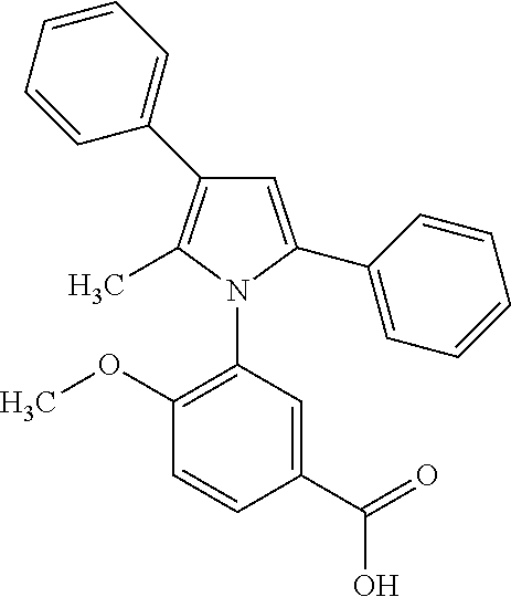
C1=C(C2=CC=CC=C2)N(C2=C(OC)C=CC(C(O)=O)=C2)C(C)=C1C1=CC=CC=C1
